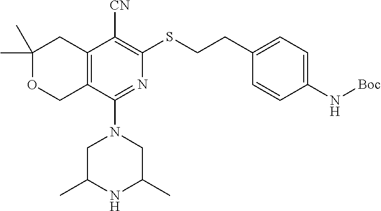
C1(C)(C)OCC2=C(C1)C([CN])=C(SCCC1=CC=C(N[Boc])C=C1)N=C2N1CC(C)NC(C)C1
